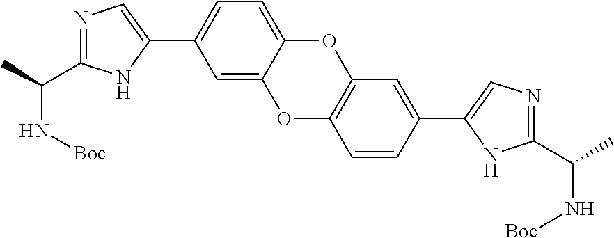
C1=C2C(=CC=C1C1=CN=C(C(C)N[Boc])N1)OC1=C(O2)C=CC(C2=CN=C(C(C)N[Boc])N2)=C1
